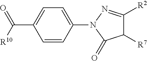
C1=CC(N2C(=O)C([R7])C([R2])=N2)=CC=C1C([R10])=O
